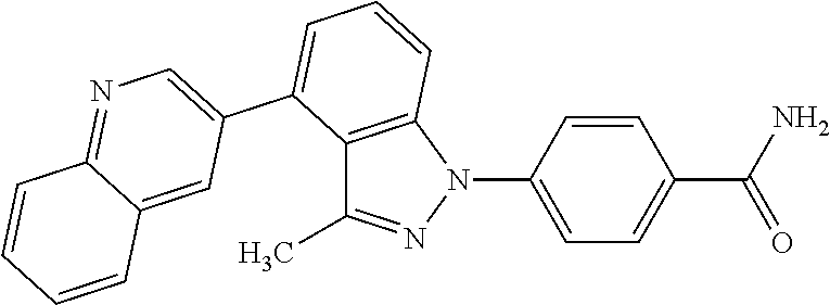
C12=C(N(C3=CC=C(C(=O)N)C=C3)N=C1C)C=CC=C2C1=CN=C2C(=C1)C=CC=C2
